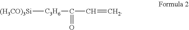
[(H3CO)3Si][C3H6]C(=O)C=C
